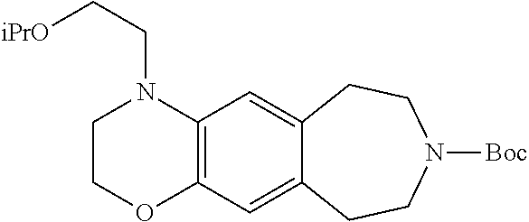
C12=C(C=C3C(=C1)CCN([Boc])CC3)OCCN2CC[iPrO]
